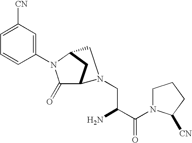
C1(=O)C2CC(N1C1=CC([CN])=CC=C1)CN2CC(C(N1CCCC1[CN])=O)N
